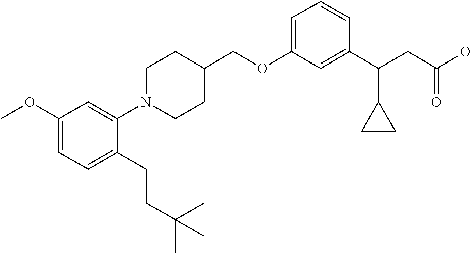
C1(OCC2CCN(C3=CC(OC)=CC=C3CCC(C)(C)C)CC2)=CC=CC(C(CC(O)=O)C2CC2)=C1
